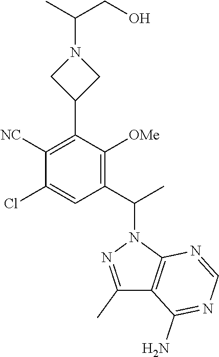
C(N1CC(C2=C([NC])C(Cl)=CC(C(N3N=C(C)C4=C3N=CN=C4N)C)=C2[OMe])C1)(C)CO
